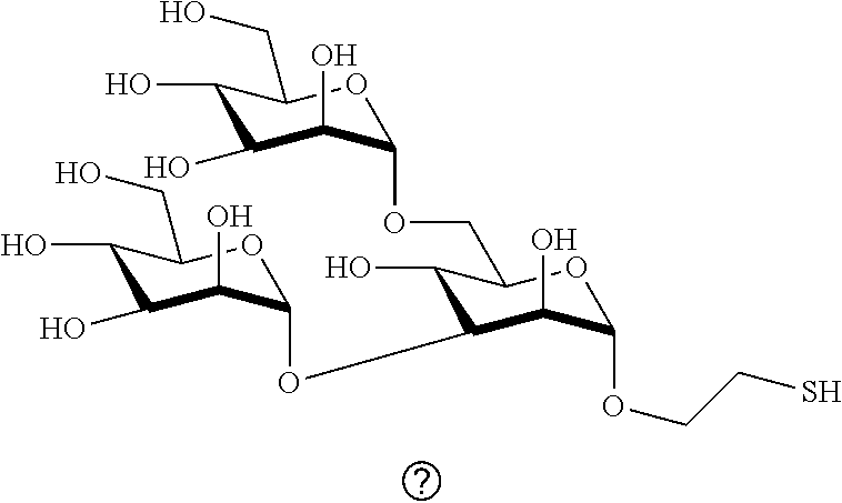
C1(O)C(O)C(O)C(OCC2C(O)C(OC3C(O)C(O)C(O)C(CO)O3)C(O)C(OCCS)O2)OC1CO
